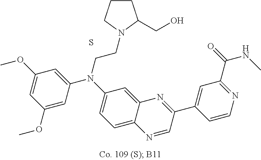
C1(OC)=CC(OC)=CC(N(C2=CC=C3C(=C2)N=C(C2=CC(C(=O)NC)=NC=C2)C=N3)CCN2CCCC2CO)=C1.S
